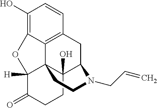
C12([H])C(=O)CCC3(O)C14C1=C(CC3N(CC=C)CC4)C=CC(O)=C1O2
